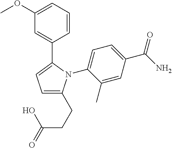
C1=C(C(=O)N)C=C(C)C(N2C(C3=CC(OC)=CC=C3)=CC=C2CCC(O)=O)=C1
